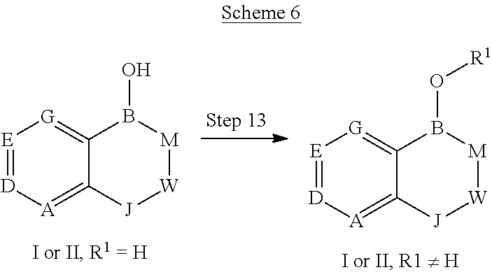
[E]1=[D][A]=C2C(=[G]1)B(O)[M][W][J]2.[E]1=[D][A]=C2C(=[G]1)B(O[R1])[M][W][J]2
